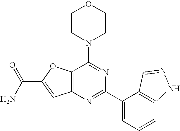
C1CN(C2=NC(C3=CC=CC4=C3C=NN4)=NC3=C2OC(C(=O)N)=C3)CCO1
